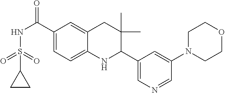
C1(C(NS(=O)(=O)C2CC2)=O)=CC=C2C(=C1)CC(C)(C)C(C1=CN=CC(N3CCOCC3)=C1)N2
